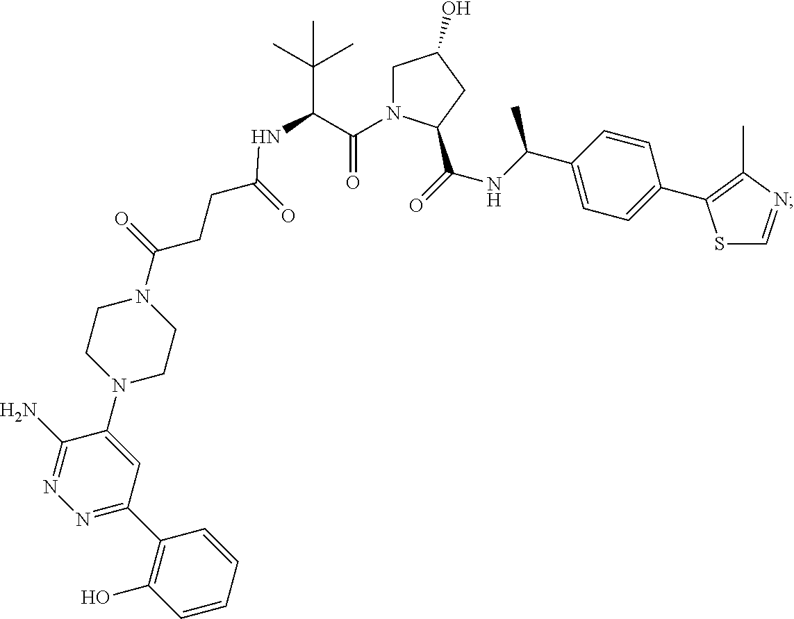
C1N(C(C(NC(CCC(N2CCN(C3=CC(C4=C(O)C=CC=C4)=NN=C3N)CC2)=O)=O)C(C)(C)C)=O)C(C(NC(C2=CC=C(C3=C(C)N=CS3)C=C2)C)=O)CC1O
